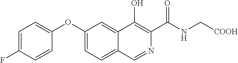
C1=CC(F)=CC=C1OC1=CC=C2C(=C1)C(O)=C(C(NC[COOH])=O)N=C2
